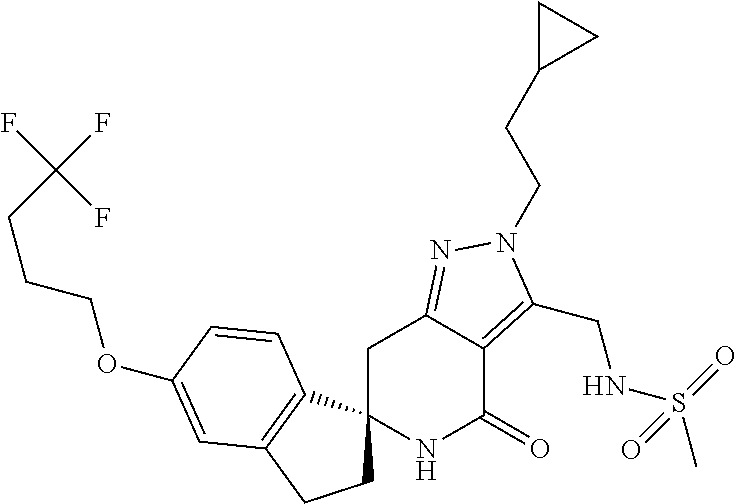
C1C2(C3=C(C1)C=C(OCCCC(F)(F)F)C=C3)NC(=O)C1=C(CNS(C)(=O)=O)N(CCC3CC3)N=C1C2
